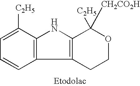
C1([C2H5])=CC=CC2=C1NC1=C2CCOC1([C2H5])[CH2CO2H]
